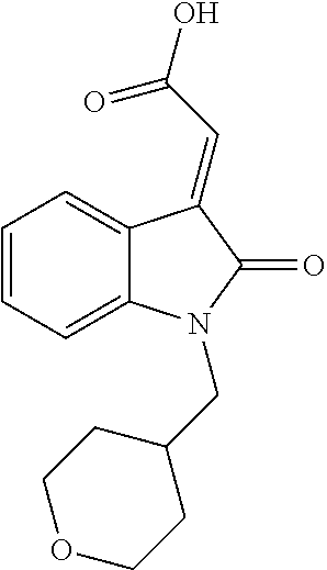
C1=C2C(=CC=C1)N(CC1CCOCC1)C(=O)C2=CC(=O)O
